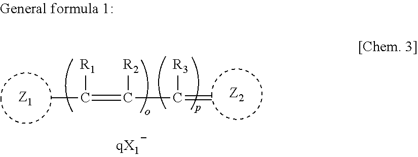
CC(=C(C(=C)[R3])[R2])[R1]
